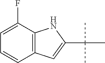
C12=C(C(F)=CC=C1)NC(C(C)(C)C)=C2
